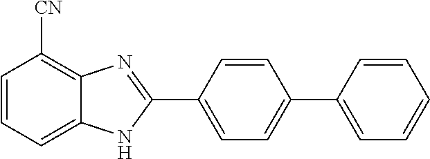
C1=CC=C2C(=C1[CN])N=C(C1=CC=C(C3=CC=CC=C3)C=C1)N2
